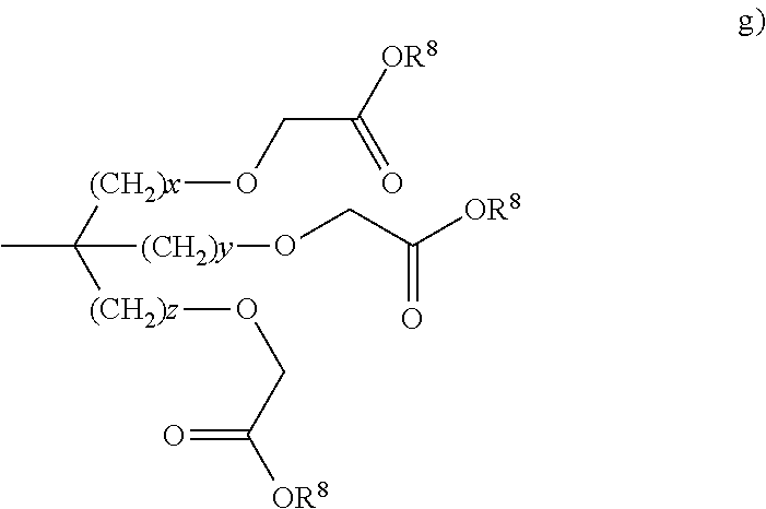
CC([(CH2)x]OCC([OR8])=O)([(CH2)z]OCC([OR8])=O)[(CH2)y]OCC([OR8])=O
